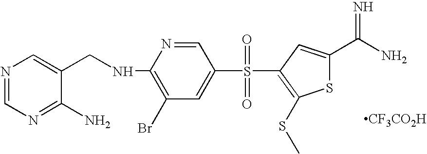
N1=CN=C(N)C(CNC2=C(Br)C=C(S(=O)(=O)C3=C(SC)SC(C(N)=N)=C3)C=N2)=C1.[CF3CO2H]
